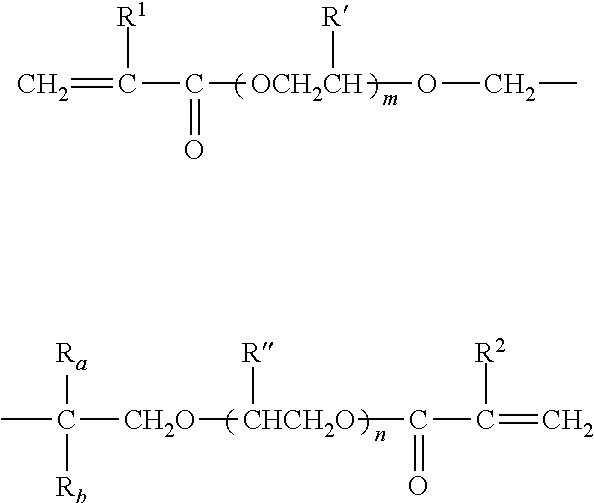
C=C(C([OCH2CH](OCC)[R])=O)[R1].[CHCH2O](C(C(=C)[R2])=O)([CH2O]C(C)([Ra])[Rb])[R]
